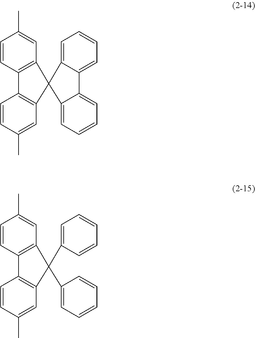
C1=CC(C)=CC2=C1C1=C(C=C(C)C=C1)C21C2=CC=CC=C2C2=CC=CC=C21.C1=CC(C)=CC2=C1C1=C(C=C(C)C=C1)C2(C1=CC=CC=C1)C1=CC=CC=C1
